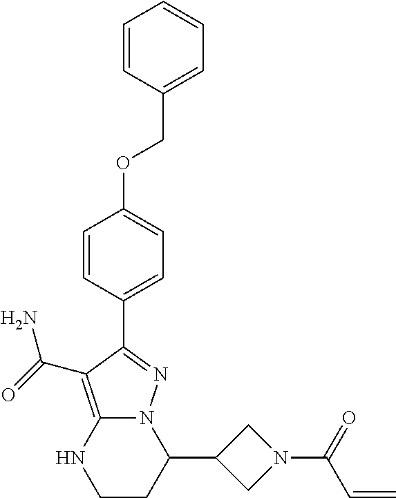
C1=CC(C2=NN3C(=C2C(N)=O)NCCC3C2CN(C(=O)C=C)C2)=CC=C1OCC1=CC=CC=C1
